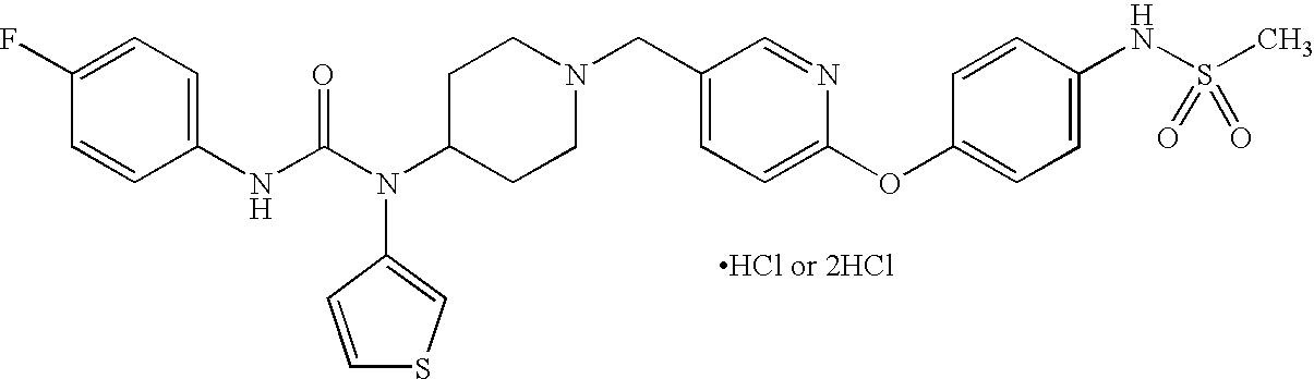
C1(NC(N(C2CCN(CC3=CC=C(OC4=CC=C(NS(C)(=O)=O)C=C4)N=C3)CC2)C2=CSC=C2)=O)=CC=C(F)C=C1
